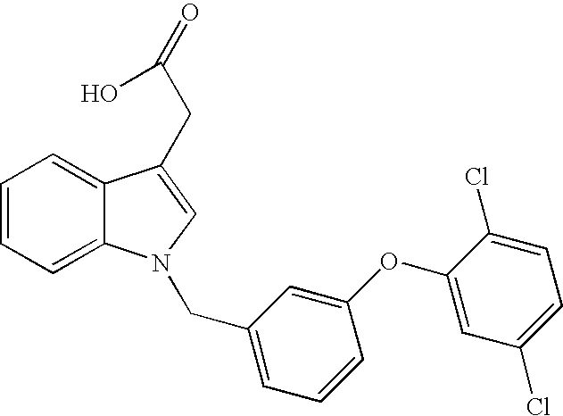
C1=CC=C2C(=C1)C(CC(=O)O)=CN2CC1=CC=CC(OC2=CC(Cl)=CC=C2Cl)=C1
